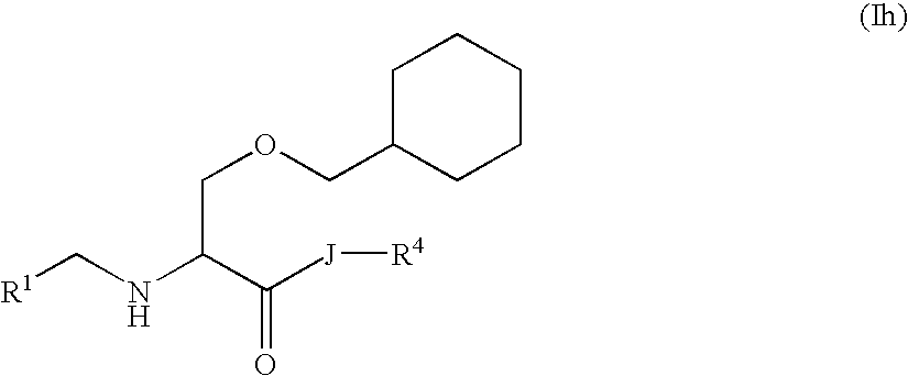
[R1]CNC(C([J][R4])=O)COCC1CCCCC1
